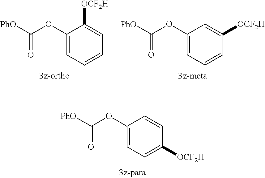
C1(OC([PhO])=O)=CC=CC=C1[OCF2H].C1(OC([PhO])=O)=CC=CC([OCF2H])=C1.C1(OC([PhO])=O)=CC=C([OCF2H])C=C1
